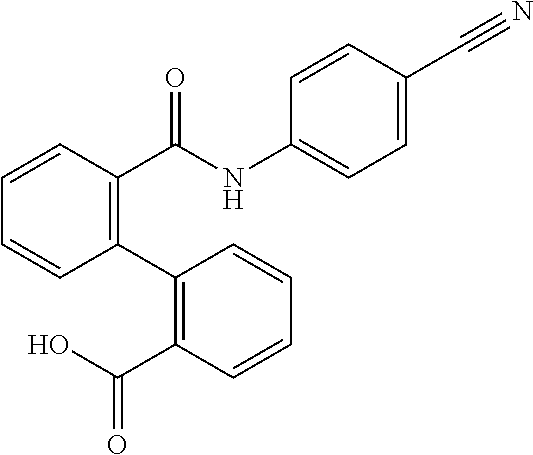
C1=CC(C(=O)NC2=CC=C(C#N)C=C2)=C(C2=C(C(O)=O)C=CC=C2)C=C1
